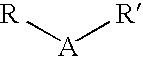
[R][A][R]
